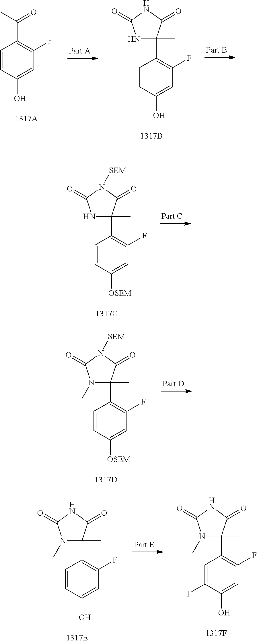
C1=CC(O)=CC(F)=C1C(C)=O.C1=CC(O)=CC(F)=C1C1(C)NC(=O)NC1=O.C1=CC([OSEM])=CC(F)=C1C1(C)NC(=O)N([SEM])C1=O.C1=CC([OSEM])=CC(F)=C1C1(C)N(C)C(=O)N([SEM])C1=O.C1=CC(O)=CC(F)=C1C1(C)N(C)C(=O)NC1=O.C1=C(I)C(O)=CC(F)=C1C1(C)N(C)C(=O)NC1=O
